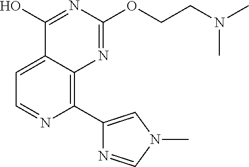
C1(C2=CN(C)C=N2)=C2C(=CC=N1)C(O)=NC(OCCN(C)C)=N2
